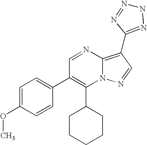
C1(C2CCCCC2)=C(C2=CC=C(OC)C=C2)C=NC2=C(C3=NNN=N3)C=NN12
